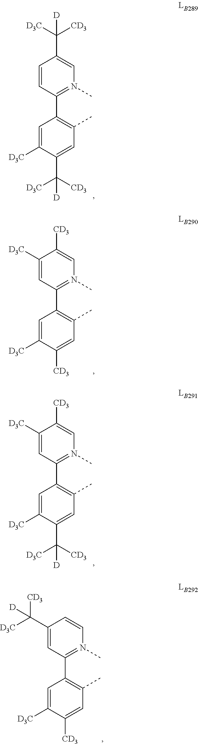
C1=CC(C([D3C])([CD3])[D])=CN(C)=C1C1=C(C)C=C(C([CD3])([D3C])[D])C([D3C])=C1.C1=C([D3C])C([CD3])=CN(C)=C1C1=C(C)C=C([CD3])C([D3C])=C1.C1=C([D3C])C([CD3])=CN(C)=C1C1=C(C)C=C(C([CD3])([D3C])[D])C([D3C])=C1.C1=C(C([D3C])([CD3])[D])C=CN(C)=C1C1=C(C)C=C([CD3])C([D3C])=C1
